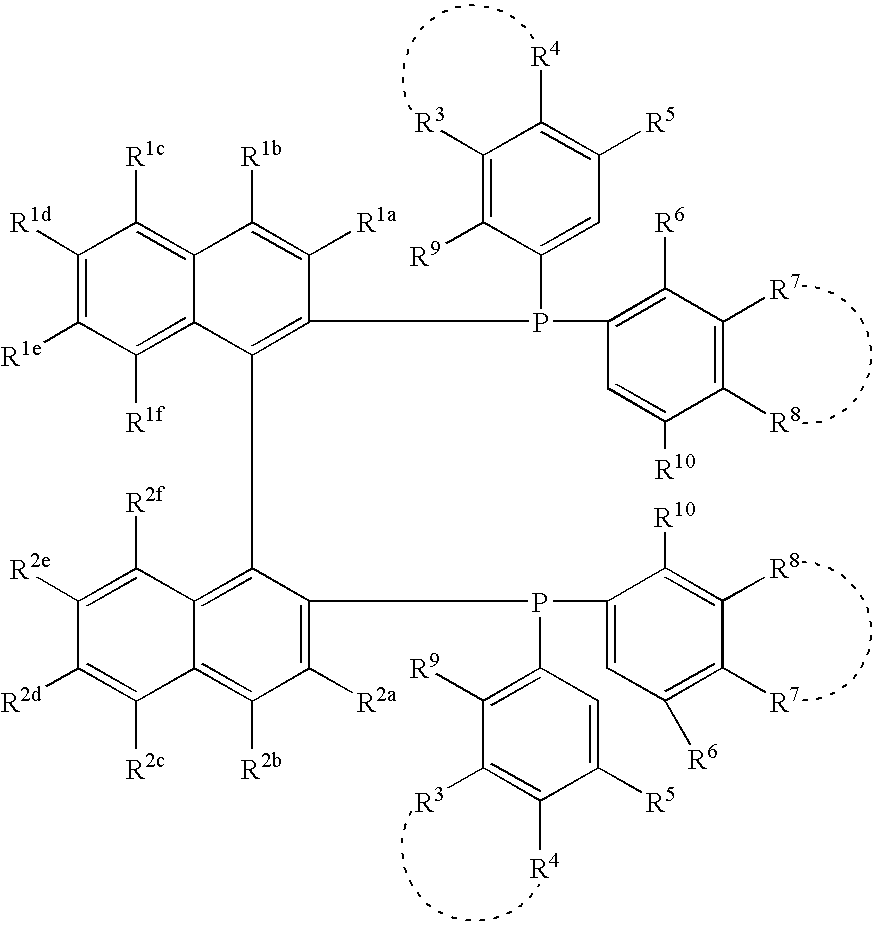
C1([R1d])=C([R1e])C([R1f])=C2C(=C1[R1c])C([R1b])=C([R1a])C(P(C1=CC([R5])=C([R4])C([R3])=C1[R9])C1=C([R6])C([R7])=C([R8])C([R10])=C1)=C2C1=C2C(=C([R2b])C([R2a])=C1P(C1=C([R9])C([R3])=C([R4])C([R5])=C1)C1=CC([R6])=C([R7])C([R8])=C1[R10])C([R2c])=C([R2d])C([R2e])=C2[R2f]
